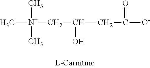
C[N+](C)(C)CC(CC([O-])=O)O
